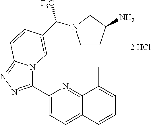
C1(C2=NN=C3N2C=C(C([F3C])N2CCC(N)C2)C=C3)=CC=C2C(=N1)C(C)=CC=C2
